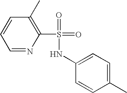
C1(C)=C(S(=O)(=O)NC2=CC=C(C)C=C2)N=CC=C1
